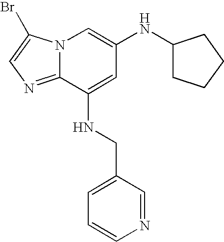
N12C(=NC=C1Br)C(NCC1=CC=CN=C1)=CC(NC1CCCC1)=C2
